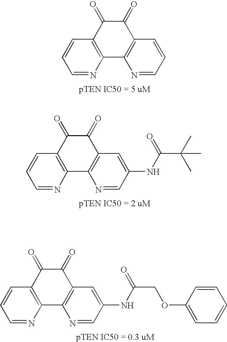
C1=NC2=C(C=C1)C(=O)C(=O)C1=C2N=CC=C1.C1=NC2=C(C=C1)C(=O)C(=O)C1=C2N=CC(NC(C(C)(C)C)=O)=C1.C1=NC2=C(C=C1)C(=O)C(=O)C1=C2N=CC(NC(COC2=CC=CC=C2)=O)=C1
